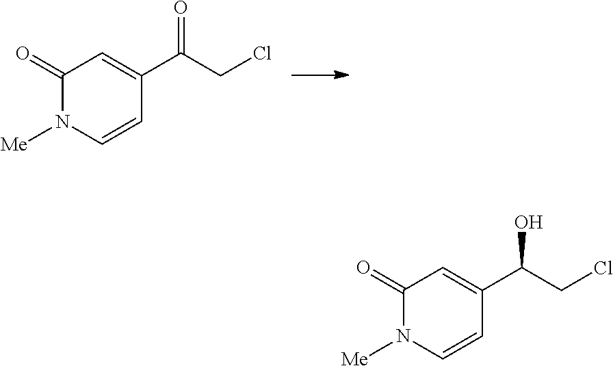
C1(=O)N([Me])C=CC(C(CCl)=O)=C1.C1(=O)N([Me])C=CC(C(CCl)O)=C1
